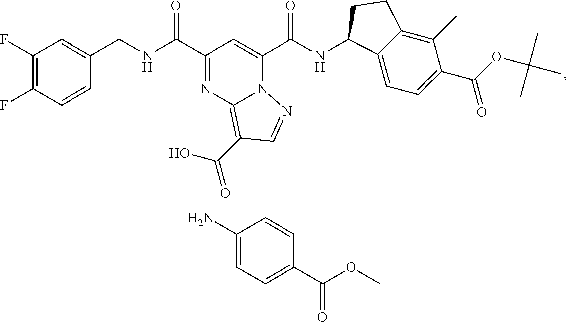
C1(F)=C(F)C=CC(CNC(=O)C2=NC3=C(C(=O)O)C=NN3C(C(NC3C4=CC=C(C(OC(C)(C)C)=O)C(C)=C4CC3)=O)=C2)=C1.C1(N)=CC=C(C(=O)OC)C=C1
